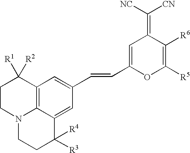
C12=C3C(=CC(C=CC4=CC(=C([CN])[NC])C([R6])=C([R5])O4)=C1)C([R3])([R4])CCN3CCC2([R1])[R2]
